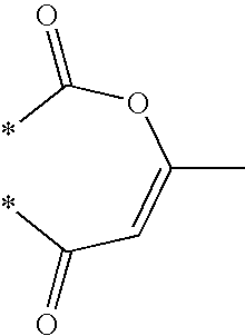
*C(OC(=CC(*)=O)C)=O
